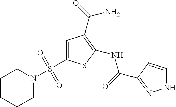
C1=C(S(N2CCCCC2)(=O)=O)SC(NC(=O)C2=NNC=C2)=C1C(=O)N
